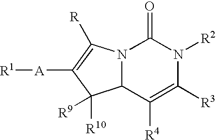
N12C(C([R4])=C([R3])N([R2])C1=O)C([R10])([R9])C([A][R1])=C2[R]
